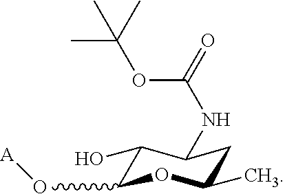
C1(O)C(O[A])OC(C)CC1NC(OC(C)(C)C)=O
